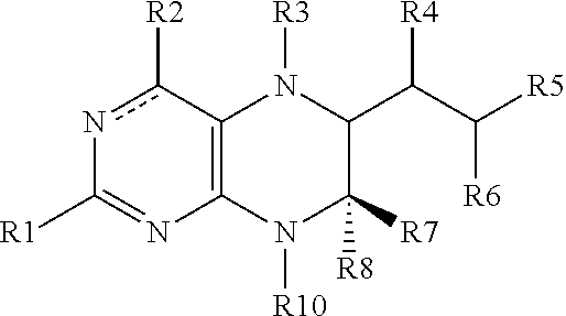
C12=C(c([R2])nC([R1])=N1)N([R3])C(C(C([R5])[R6])[R4])C([R8])([R7])N2[R10]
